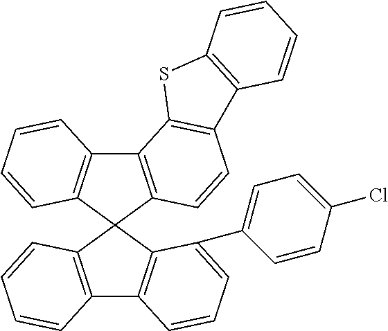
C12=C(C3(C4=C1C=CC=C4)C1=C(C4=C3C(C3=CC=C(Cl)C=C3)=CC=C4)C=CC=C1)C=CC1=C2SC2=C1C=CC=C2
